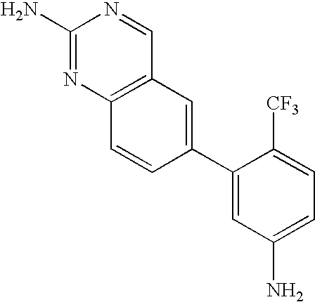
C1(N)=NC2=C(C=N1)C=C(C1=CC(N)=CC=C1[CF3])C=C2
